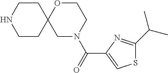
N1CCC2(CC1)CN(C(=O)C1=CSC(C(C)C)=N1)CCO2
